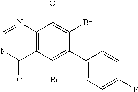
C12=C(C(Br)=C(C3=CC=C(F)C=C3)C(Br)=C1O)C(=O)NC=N2
